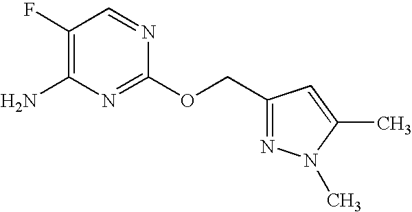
C1(F)=C(N)N=C(OCC2=NN(C)C(C)=C2)N=C1
